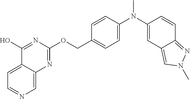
C12=CC=NC=C1N=C(OCC1=CC=C(N(C3=CC4=CN(C)N=C4C=C3)C)C=C1)N=C2O
